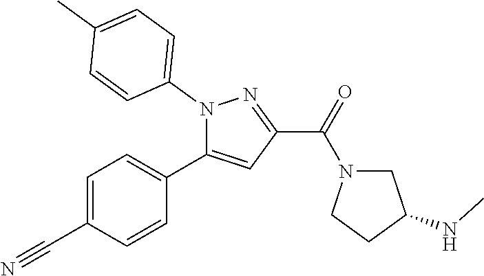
C1=C(C#N)C=CC(C2=CC(C(N3CC(NC)CC3)=O)=NN2C2=CC=C(C)C=C2)=C1
